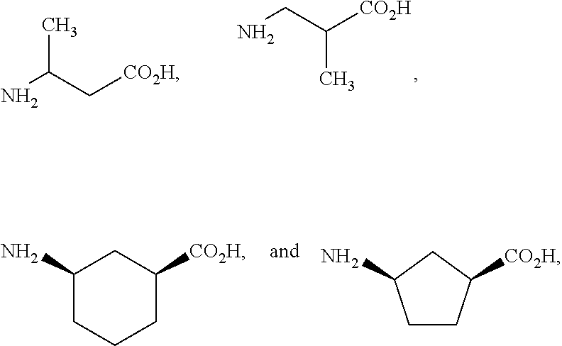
[CO2H]CC(N)C.[CO2H]C(CN)C.C1(N)CCCC([CO2H])C1.C1CC([CO2H])CC1N
